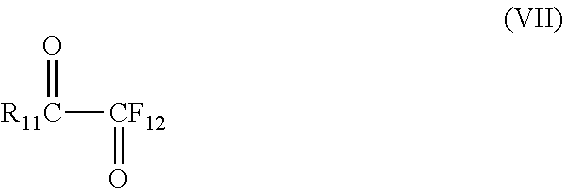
[R11C]([CF12]=O)=O
